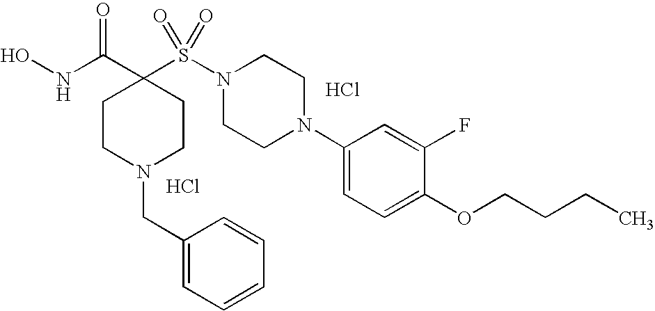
Cl.ONC(C1(S(N2CCN(C3=CC=C(OCCCC)C(F)=C3)CC2)(=O)=O)CCN(CC2=CC=CC=C2)CC1)=O.Cl
